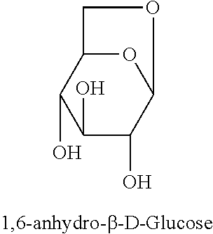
C1(O)C(O)C2OC(C1O)CO2
